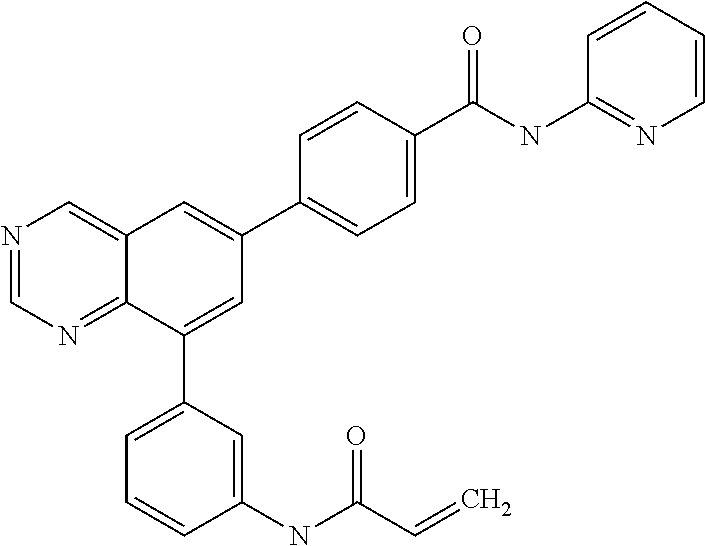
C1=NC=C2C(=N1)C(C1=CC=CC(NC(C=C)=O)=C1)=CC(C1=CC=C(C(NC3=NC=CC=C3)=O)C=C1)=C2
